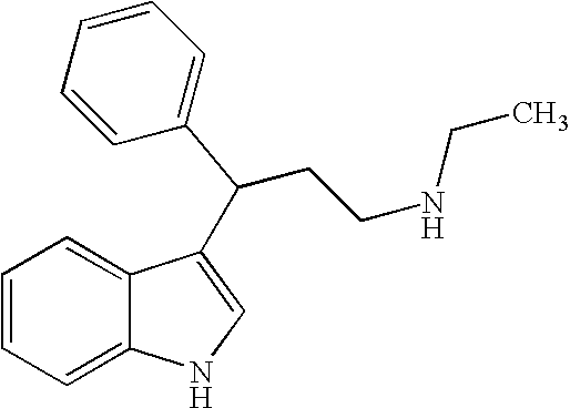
C1=CC=C2C(=C1)C(C(C1=CC=CC=C1)CCNCC)=CN2
